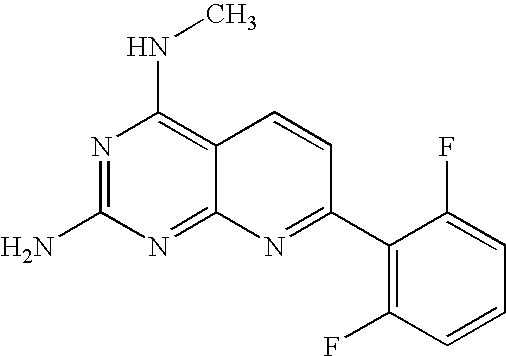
C12=C(NC)N=C(N)N=C1N=C(C1=C(F)C=CC=C1F)C=C2
